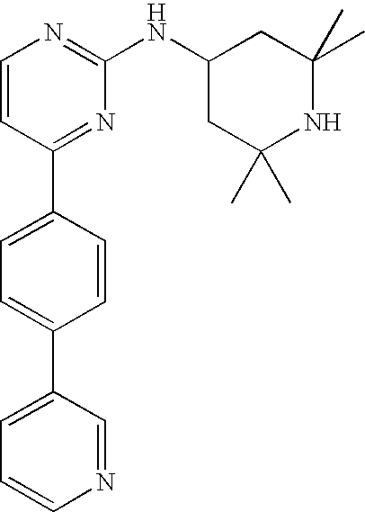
C1=CC(C2=CC=C(C3=CC=CN=C3)C=C2)=NC(NC2CC(C)(C)NC(C)(C)C2)=N1
